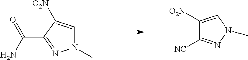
C1([O2N])=CN(C)N=C1[NC].N1(C)C=C([O2N])C(C(=O)N)=N1
